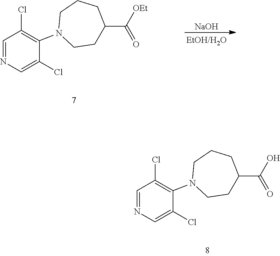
C([OEt])(=O)C1CCN(C2=C(Cl)C=NC=C2Cl)CCC1.[NaOH].C(O)(=O)C1CCN(C2=C(Cl)C=NC=C2Cl)CCC1
